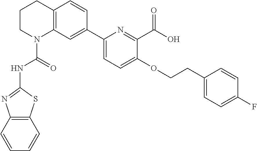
C1CN(C(=O)NC2=NC3=C(S2)C=CC=C3)C2=C(C1)C=CC(C1=CC=C(OCCC3=CC=C(F)C=C3)C(C(O)=O)=N1)=C2
